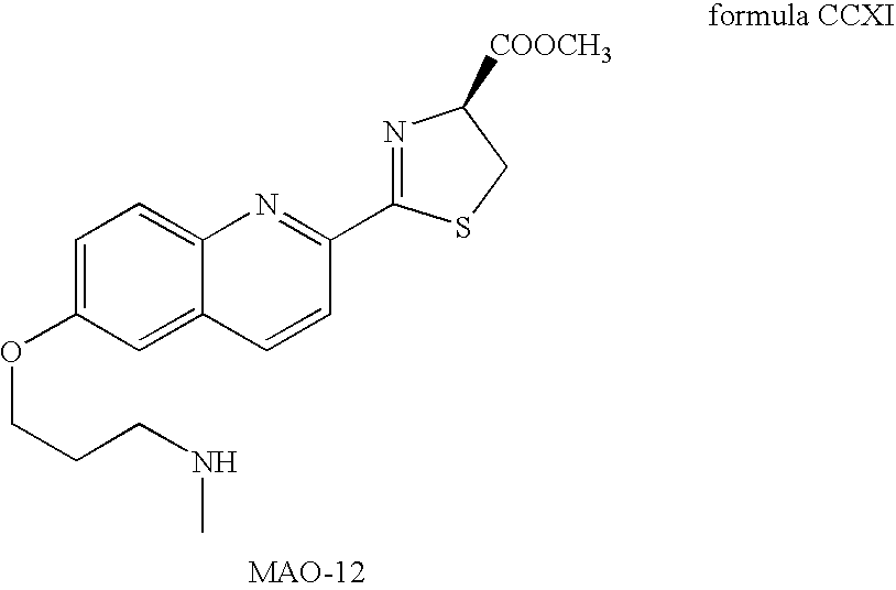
C1=C(OCCCNC)C=C2C(=C1)N=C(C1=NC([COOCH3])CS1)C=C2
